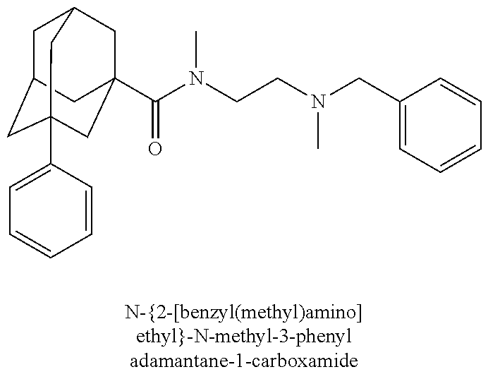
C1C2CC3(C4=CC=CC=C4)CC(C(N(CCN(CC4=CC=CC=C4)C)C)=O)(CC1C3)C2
